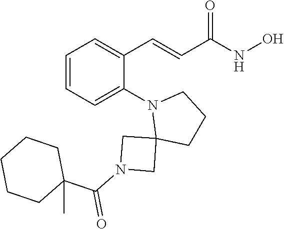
C(C(=O)NO)=CC1=CC=CC=C1N1CCCC12CN(C(C1(C)CCCCC1)=O)C2
